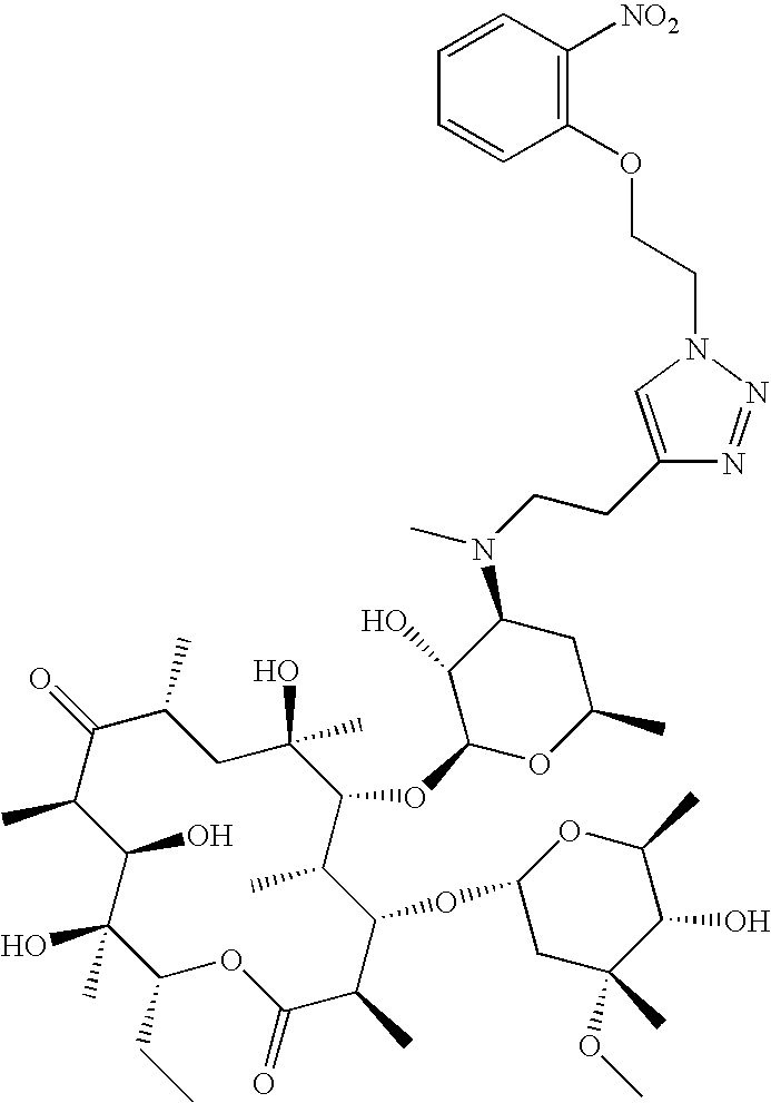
C1(O)C(C)C(=O)C(C)CC(C)(O)C(OC2OC(C)CC(N(CCC3=CN(CCOC4=C([NO2])C=CC=C4)N=N3)C)C2O)C(C)C(OC2CC(OC)(C)C(O)C(C)O2)C(C)C(=O)OC(CC)C1(O)C
